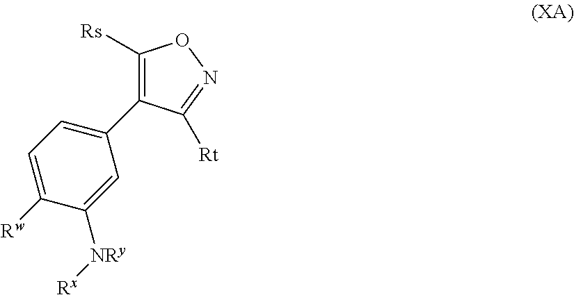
C1(C2=C([Rs])ON=C2[Rt])=CC=C([Rw])C([NRy][Rx])=C1
